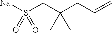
S(CC(CC=C)(C)C)([Na])(=O)=O
